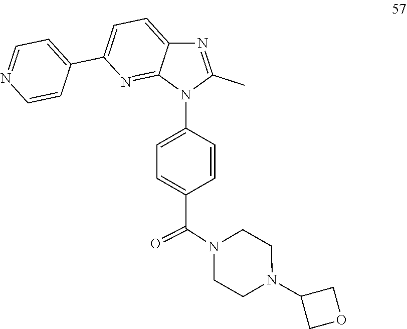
N1(C(C2=CC=C(N3C4=NC(C5=CC=NC=C5)=CC=C4N=C3C)C=C2)=O)CCN(C2COC2)CC1
